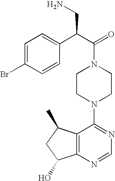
C(N1CCN(C2=NC=NC3=C2C(C)CC3O)CC1)(C(C1=CC=C(Br)C=C1)CN)=O
